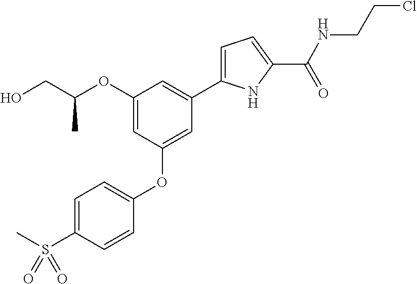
C1=C(S(C)(=O)=O)C=CC(OC2=CC(C3=CC=C(C(NCCCl)=O)N3)=CC(OC(CO)C)=C2)=C1
